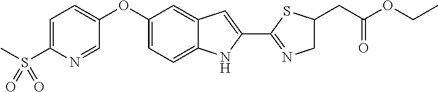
C1=C(S(C)(=O)=O)N=CC(OC2=CC=C3C(=C2)C=C(C2=NCC(CC(OCC)=O)S2)N3)=C1
